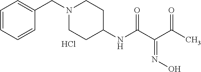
Cl.C1=CC=C(CN2CCC(NC(=O)C(C(C)=O)=NO)CC2)C=C1
